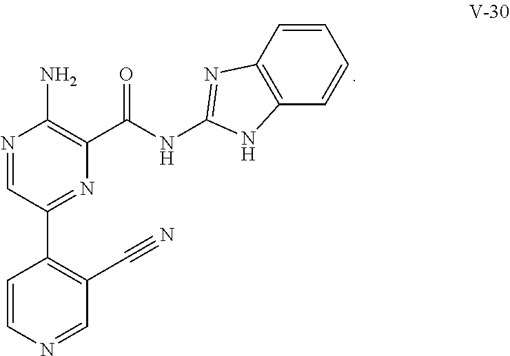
C1=CN=CC(C#N)=C1C1=NC(C(NC2=NC3=C(C=CC=C3)N2)=O)=C(N)N=C1
